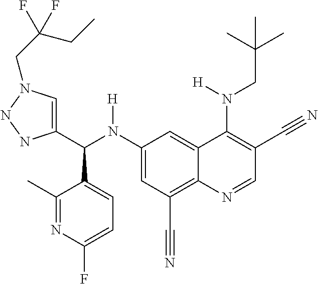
C1(N(C(C2=CN(CC(CC)(F)F)NN2)C2=CC=C(F)N=C2C)[H])=CC(C#N)=C2C(=C1)C(N(CC(C)(C)C)[H])=C(C#N)C=N2
